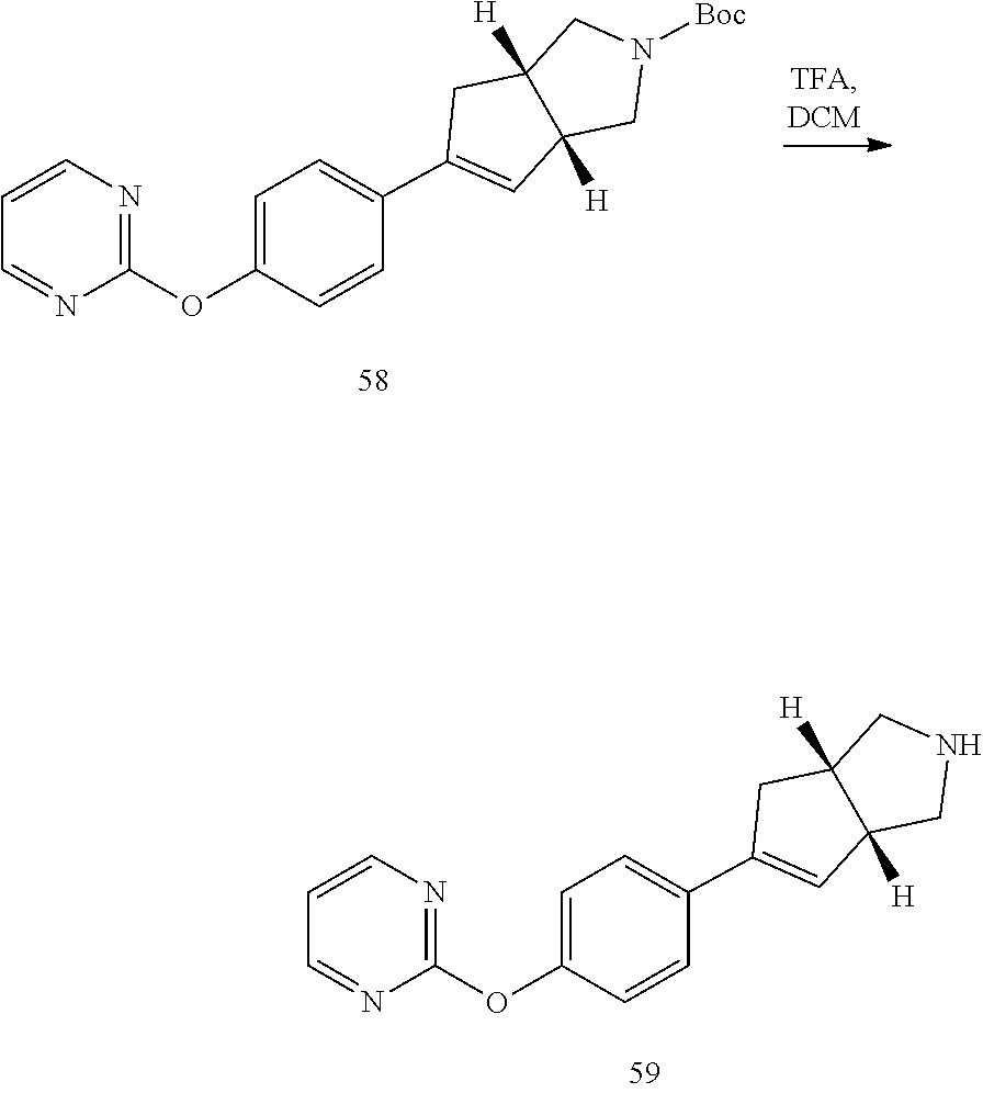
O(C1=NC=CC=N1)C1=CC=C(C2=CC3([H])C([H])(C2)CNC3)C=C1.C1(OC2=CC=C(C3=CC4([H])C([H])(C3)CN([Boc])C4)C=C2)=NC=CC=N1
